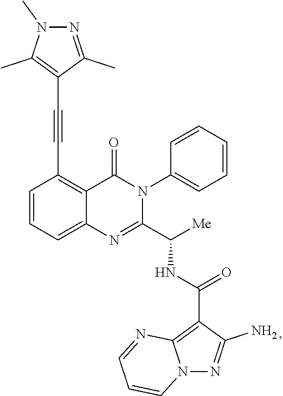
C1=CC=C2C(=C1C#CC1=C(C)N(C)N=C1C)C(=O)N(C1=CC=CC=C1)C(C([Me])NC(=O)C1=C3N(N=C1N)C=CC=N3)=N2
